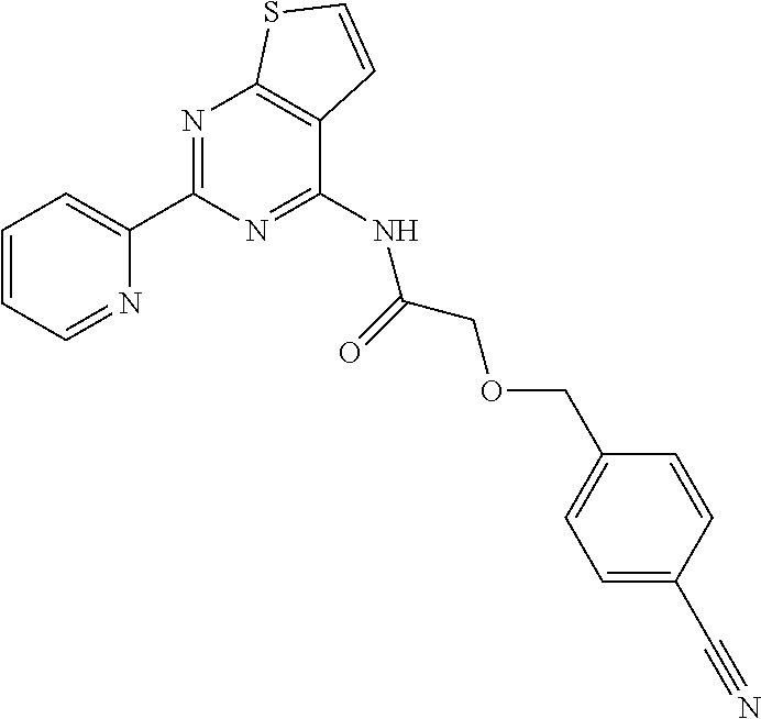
C1=CC=NC(C2=NC3=C(C(NC(COCC4=CC=C(C#N)C=C4)=O)=N2)C=CS3)=C1
